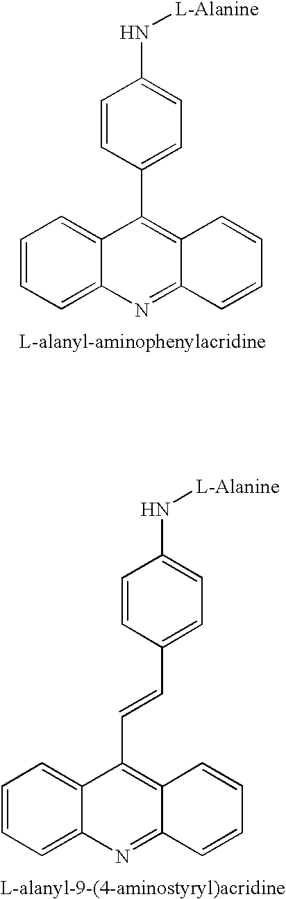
C1=CC=C2C(=C1)C(C1=CC=C(N[L-Alanine])C=C1)=C1C(=N2)C=CC=C1.C1=CC=C2C(=C1)C(C=CC1=CC=C(N[L-Alanine])C=C1)=C1C(=N2)C=CC=C1
